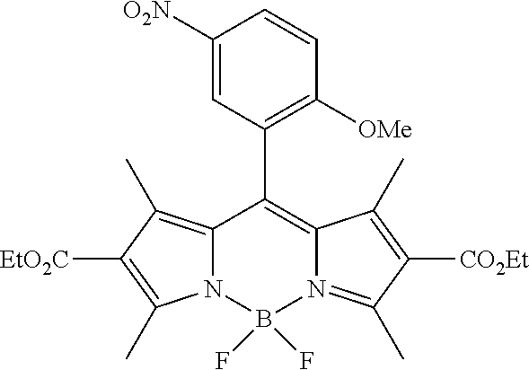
C1([O2N])=CC(C2=C3N(=C(C)C([CO2Et])=C3C)B(F)(F)N3C2=C(C)C([EtO2C])=C3C)=C([OMe])C=C1
